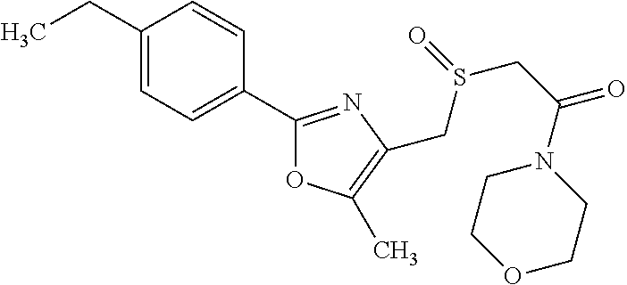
C1(CC)=CC=C(C2=NC(CS(=O)CC(=O)N3CCOCC3)=C(C)O2)C=C1
